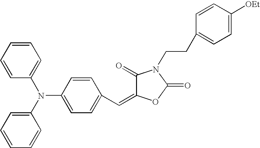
C1=CC=CC(N(C2=CC=CC=C2)C2=CC=C(C=C3C(=O)N(CCC4=CC=C([OEt])C=C4)C(=O)O3)C=C2)=C1
